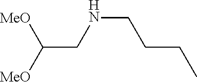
C(CNCCCC)([MeO])[MeO]
